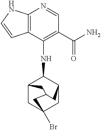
C12=C(NC=C1)N=CC(C(N)=O)=C2NC1C2CC3(Br)CC1CC(C3)C2
